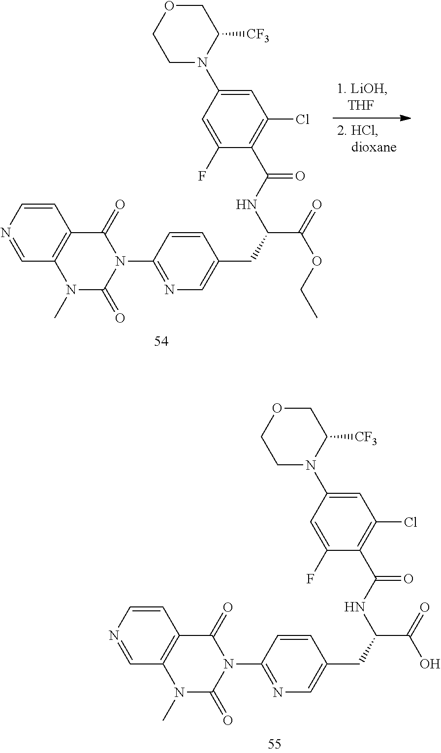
C1=CN=CC2=C1C(=O)N(C1=NC=C(CC(C(=O)O)NC(=O)C3=C(Cl)C=C(N4C([CF3])COCC4)C=C3F)C=C1)C(=O)N2C.C1=CN=CC2=C1C(=O)N(C1=NC=C(CC(C(=O)OCC)NC(=O)C3=C(Cl)C=C(N4C([CF3])COCC4)C=C3F)C=C1)C(=O)N2C
